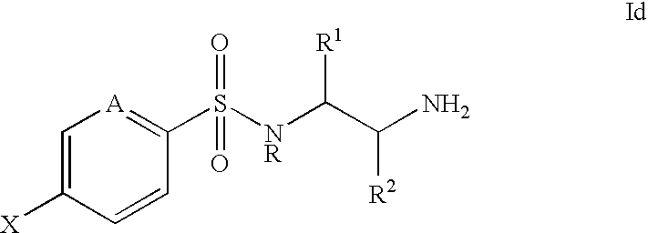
C1=CC(S(=O)(=O)[NR]C([R1])C([R2])N)=[A]C=C1[X]
